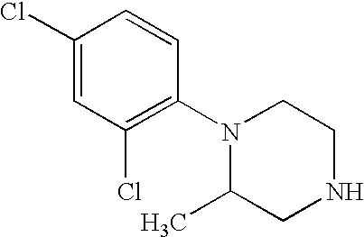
C1(Cl)=CC(Cl)=C(N2C(C)CNCC2)C=C1
